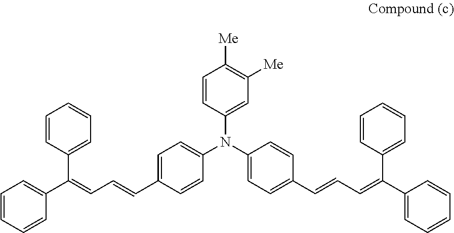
C1=CC=CC(C(=CC=CC2=CC=C(N(C3=CC([Me])=C([Me])C=C3)C3=CC=C(C=CC=C(C4=CC=CC=C4)C4=CC=CC=C4)C=C3)C=C2)C2=CC=CC=C2)=C1
